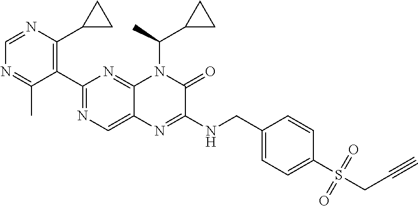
C1(C2=NC=C3C(=N2)N(C(C2CC2)C)C(=O)C(NCC2=CC=C(S(CC#C)(=O)=O)C=C2)=N3)=C(C2CC2)N=CN=C1C
